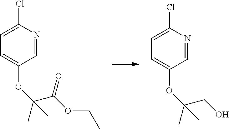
N1=CC(OC(CO)(C)C)=CC=C1Cl.N1=CC(OC(C(OCC)=O)(C)C)=CC=C1Cl
